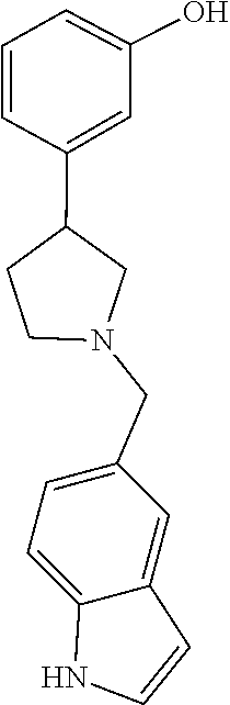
C1(CN2CC(C3=CC(O)=CC=C3)CC2)=CC=C2C(=C1)C=CN2
